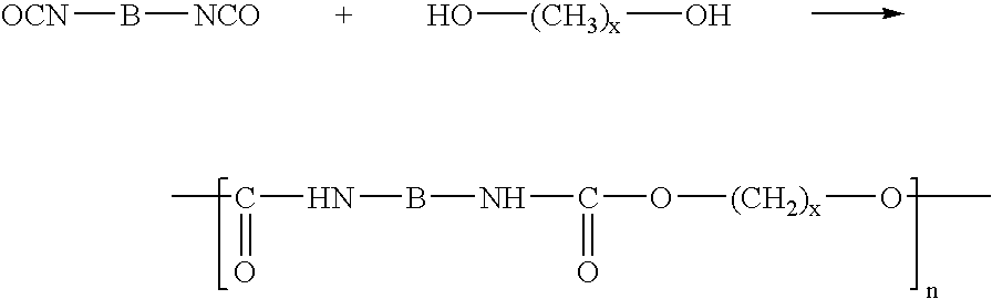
[OCN]B[NCO].O[(CH3)x]O.CC(NBNC(O[(CH2)x]OC)=O)=O
